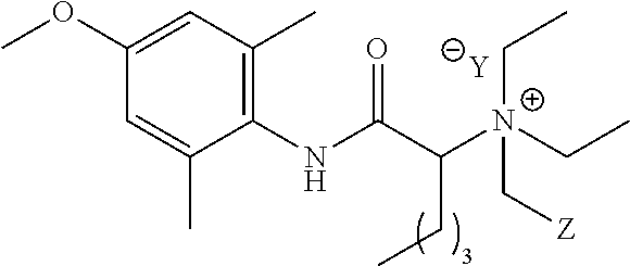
[Y].C1=C(C)C(NC(C([N+](C[Z])(CC)CC)CC)=O)=C(C)C=C1OC
